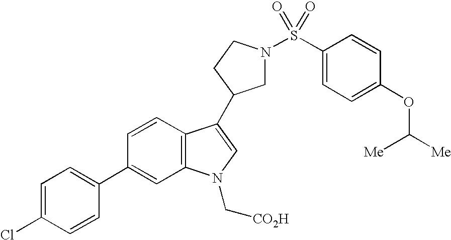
C1(C2=CC=C(Cl)C=C2)=CC2=C(C=C1)C(C1CN(S(C3=CC=C(OC([Me])[Me])C=C3)(=O)=O)CC1)=CN2C[CO2H]
